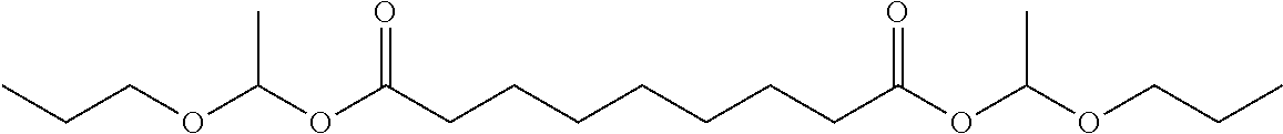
C(CCCC(OC(OCCC)C)=O)CCCC(OC(OCCC)C)=O
